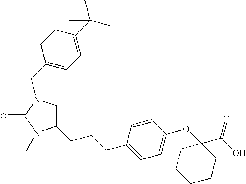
C1=CC(CCCC2CN(CC3=CC=C(C(C)(C)C)C=C3)C(=O)N2C)=CC=C1OC1(C(O)=O)CCCCC1
